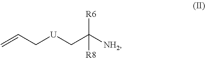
C=CC[U]CC([NH2])([R6])[R8]
